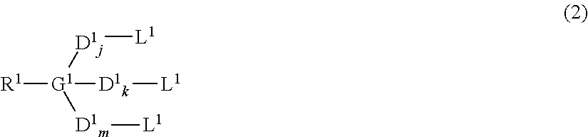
[R1][G1]([D1j][L1])([D1m][L1])[D1k][L1]
